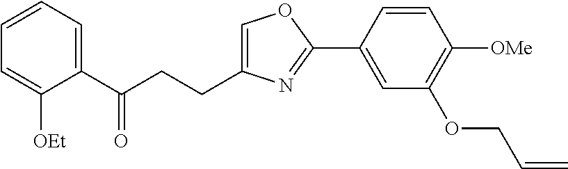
C1=C(CCC(C2=CC=CC=C2[OEt])=O)N=C(C2=CC(OCC=C)=C([OMe])C=C2)O1
